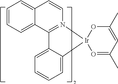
C12=N(C=CC3=CC=CC=C13)[Ir]1(C3=CC=CC=C23)O=C(C)C=C(C)O1
